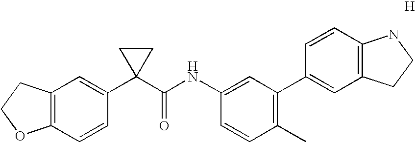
C12=C(C=CC(C3(C(NC4=CC(C5=CC6=C(C=C5)NCC6)=C(C)C=C4)=O)CC3)=C1)OCC2.[H]
